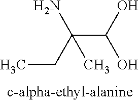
CCC(C(O)O)(N)C
